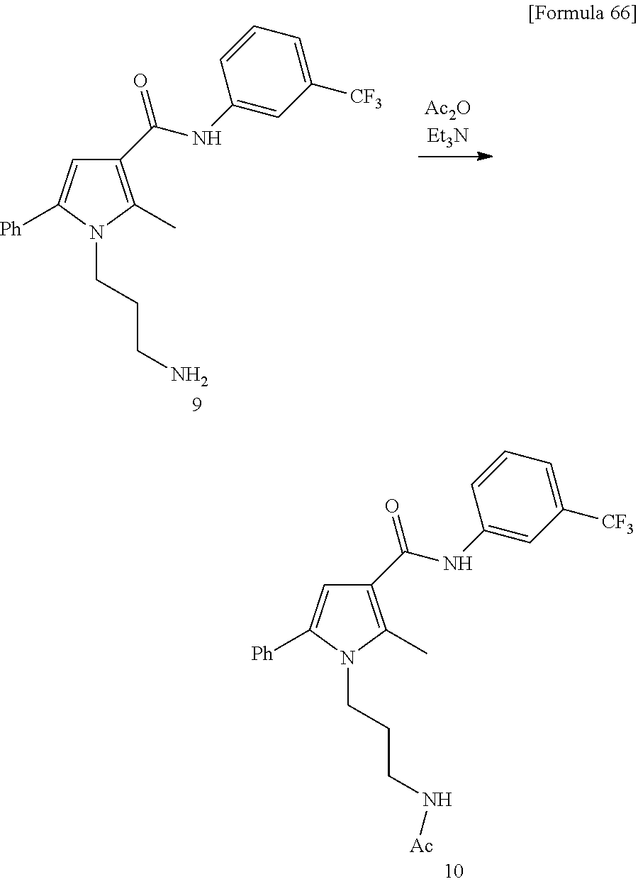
C1=C([Ph])N(CCCN[Ac])C(C)=C1C(NC1=CC([CF3])=CC=C1)=O.C1=C([Ph])N(CCCN)C(C)=C1C(NC1=CC([CF3])=CC=C1)=O
